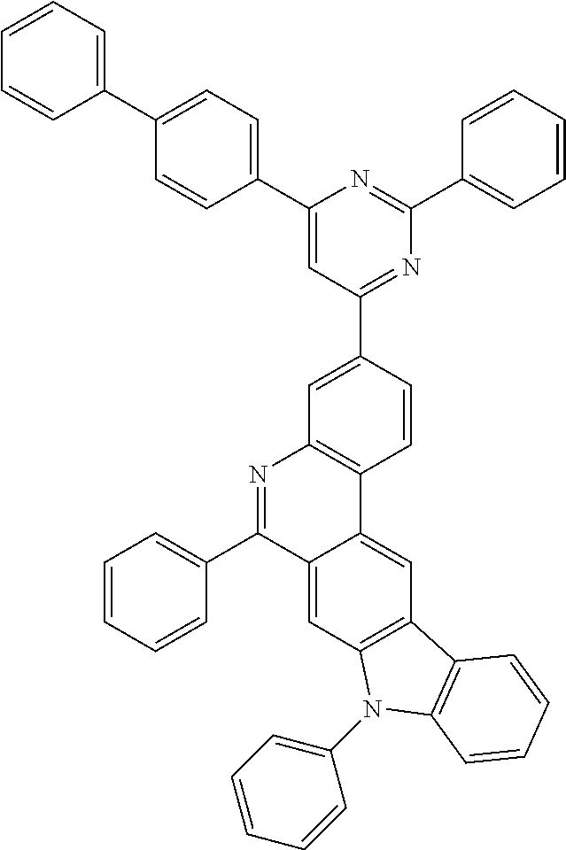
C1=CC=CC(C2=NC3=C(C4=CC5=C(C=C24)N(C2=CC=CC=C2)C2=C5C=CC=C2)C=CC(C2=NC(C4=CC=CC=C4)=NC(C4=CC=C(C5=CC=CC=C5)C=C4)=C2)=C3)=C1
